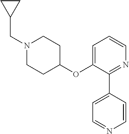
C1(OC2=CC=CN=C2C2=CC=NC=C2)CCN(CC2CC2)CC1
